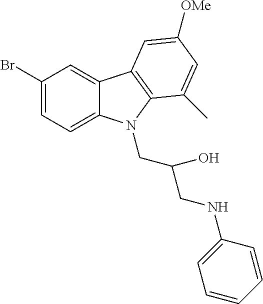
C12=CC(Br)=CC=C1N(CC(CNC1=CC=CC=C1)O)C1=C2C=C([OMe])C=C1C
